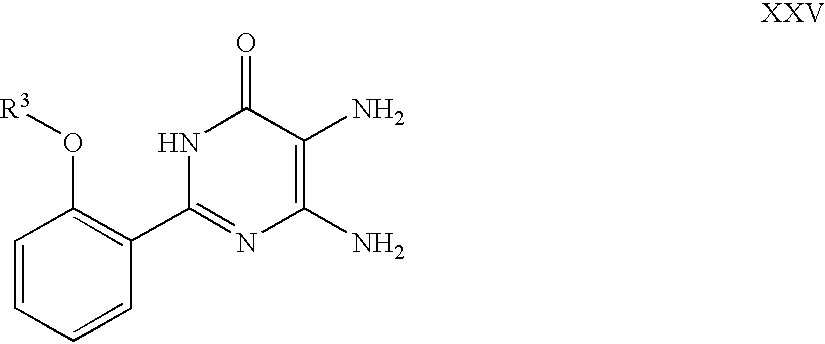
C1=CC=CC(C2=NC(N)=C(N)C(=O)N2)=C1O[R3]
